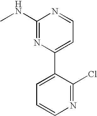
C1(NC)=NC(C2=CC=CN=C2Cl)=CC=N1
